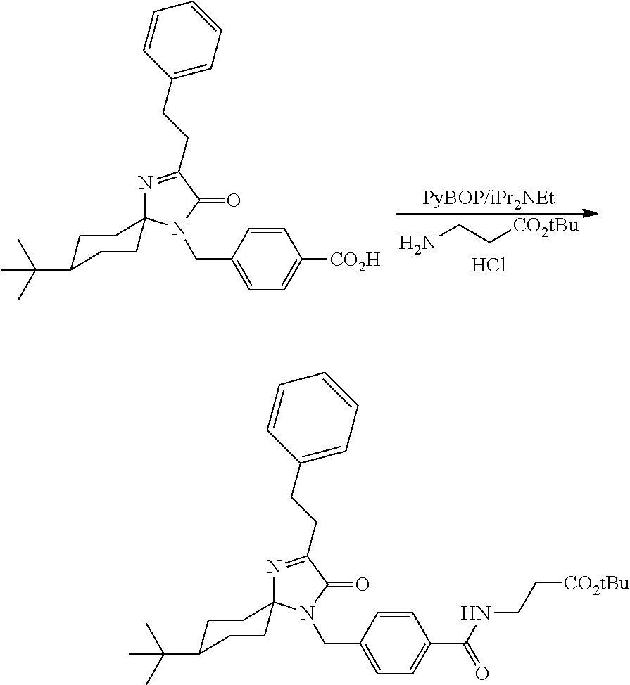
N1=C(CCC2=CC=CC=C2)C(=O)N(CC2=CC=C(C(NCC[CO2tBu])=O)C=C2)C12CCC(C(C)(C)C)CC2.N1=C(CCC2=CC=CC=C2)C(=O)N(CC2=CC=C([CO2H])C=C2)C12CCC(C(C)(C)C)CC2.NCC[CO2tBu].[PyBOP/iPr2NEt].Cl
